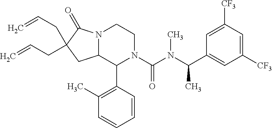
C1=C([CF3])C=C([CF3])C=C1C(N(C(N1C(C2=C(C)C=CC=C2)C2N(CC1)C(=O)C(CC=C)(CC=C)C2)=O)C)C
